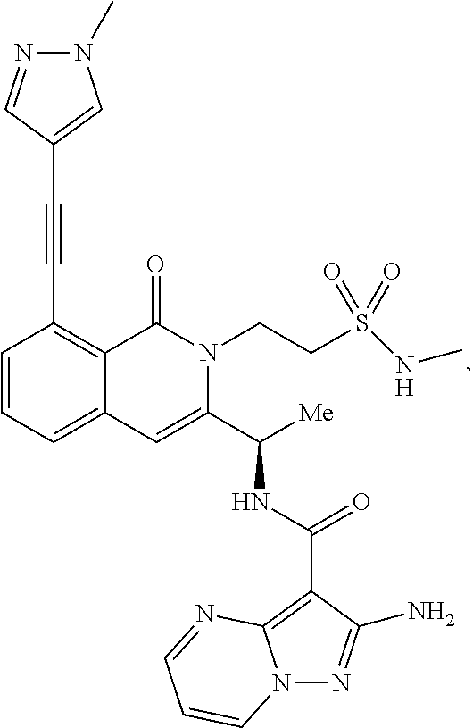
C1(C#CC2=CN(C)N=C2)=C2C(=CC=C1)C=C(C([Me])NC(C1=C3N(N=C1N)C=CC=N3)=O)N(CCS(NC)(=O)=O)C2=O
